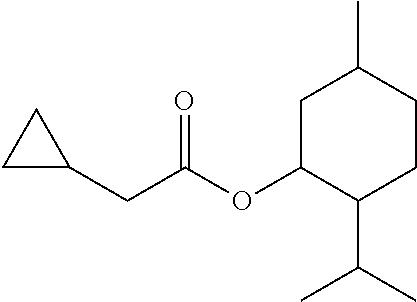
C1(OC(CC2CC2)=O)CC(C)CCC1C(C)C
